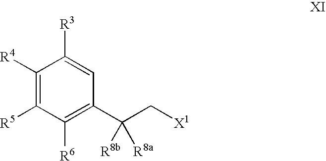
C1([R4])=C([R5])C([R6])=C(C(C[X1])([R8a])[R8b])C=C1[R3]
